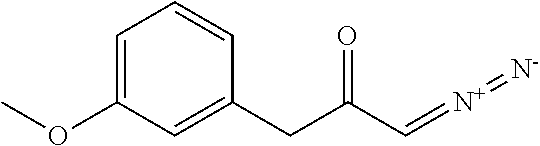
C1=C(OC)C=C(CC(=O)C=[N+]=[N-])C=C1
